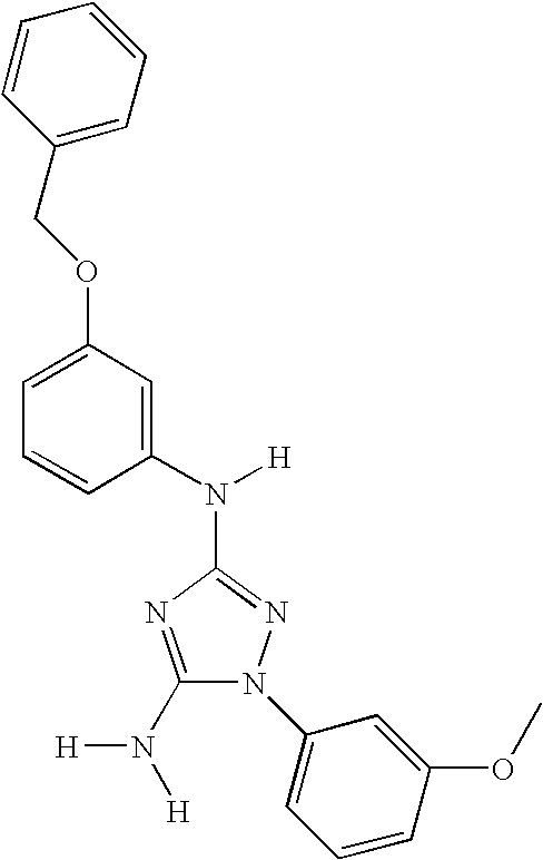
C1(N([H])[H])=NC(N(C2=CC(OCC3=CC=CC=C3)=CC=C2)[H])=NN1C1=CC=CC(OC)=C1
